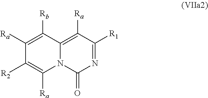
C1([Ra])=C([Rb])C2=C([Ra])C([R1])=NC(=O)N2C([Ra])=C1[R2]
